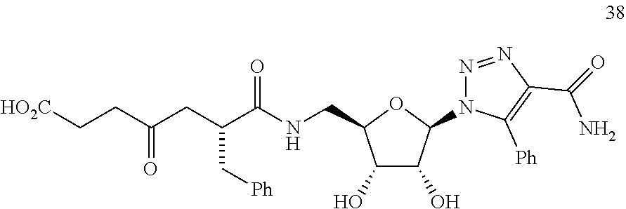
C1(O)C(O)C(N2N=NC(C(N)=O)=C2[Ph])OC1CNC(C(CC(CC[HO2C])=O)C[Ph])=O
